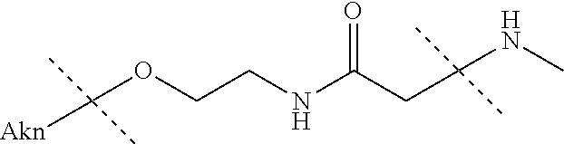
C(OCCNC(CC(NC)(C)C)=O)([Akn])(C)C
